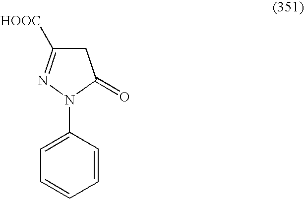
C1=CC(N2N=C([HOOC])CC2=O)=CC=C1
